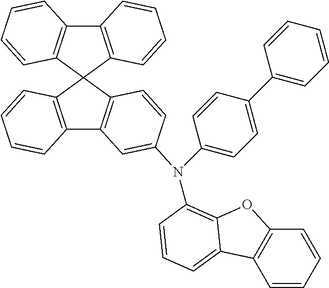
C12=C(C3(C4=C1C=C(N(C1=CC=C(C5=CC=CC=C5)C=C1)C1=C5OC6=C(C=CC=C6)C5=CC=C1)C=C4)C1=C(C4=C3C=CC=C4)C=CC=C1)C=CC=C2
